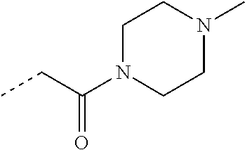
CCC(=O)N1CCN(C)CC1
